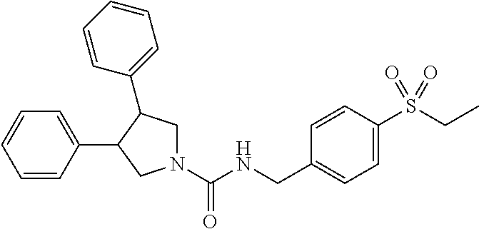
C1(C2C(C3=CC=CC=C3)CN(C(NCC3=CC=C(S(CC)(=O)=O)C=C3)=O)C2)=CC=CC=C1
